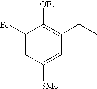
C1(Br)=CC([SMe])=CC(CC)=C1[OEt]
